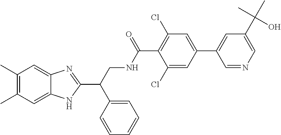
C1(C)=C(C)C=C2C(=C1)N=C(C(CNC(C1=C(Cl)C=C(C3=CC(C(C)(C)O)=CN=C3)C=C1Cl)=O)C1=CC=CC=C1)N2
